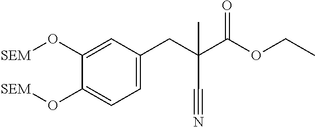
C1(O[SEM])=CC=C(CC(C#N)(C(=O)OCC)C)C=C1O[SEM]
